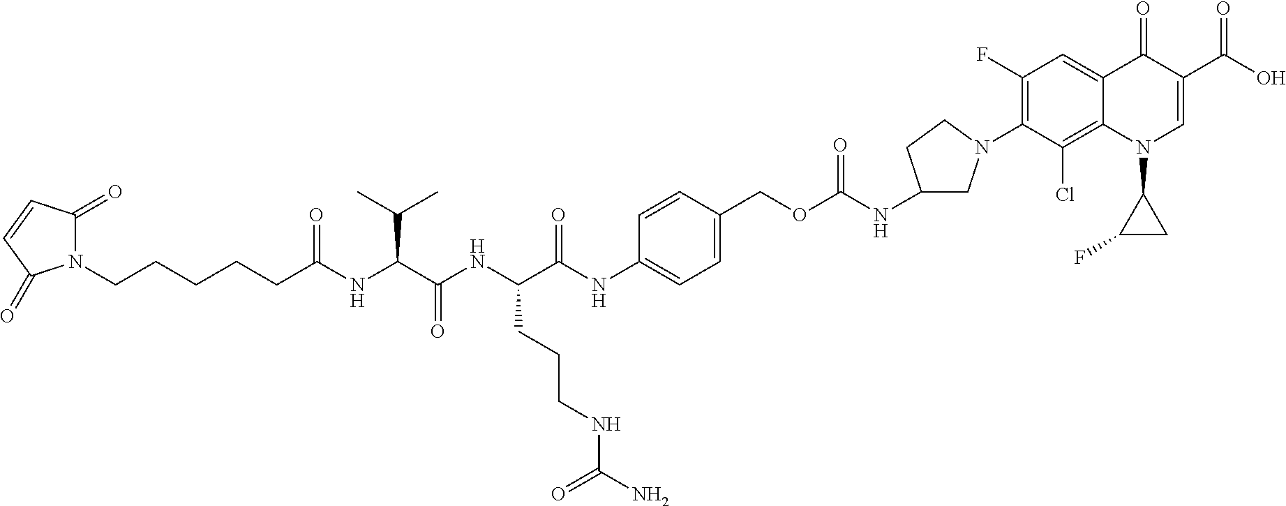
N1(CCCCCC(NC(C(NC(C(NC2=CC=C(COC(NC3CN(C4=C(F)C=C5C(=C4Cl)N(C4C(F)C4)C=C(C(O)=O)C5=O)CC3)=O)C=C2)=O)CCCNC(=O)N)=O)C(C)C)=O)C(=O)C=CC1=O
